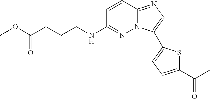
C1=CC2=NC=C(C3=CC=C(C(C)=O)S3)N2N=C1NCCCC(OC)=O
